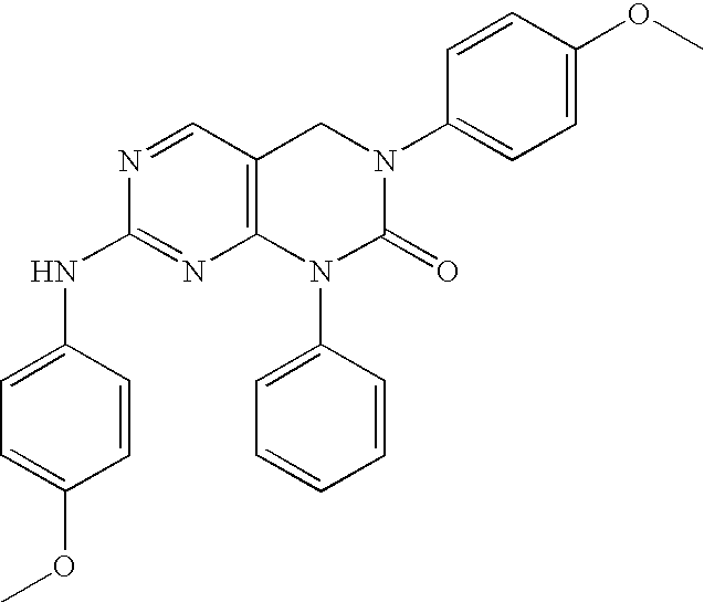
N1=CC2=C(N=C1NC1=CC=C(OC)C=C1)N(C1=CC=CC=C1)C(=O)N(C1=CC=C(OC)C=C1)C2
